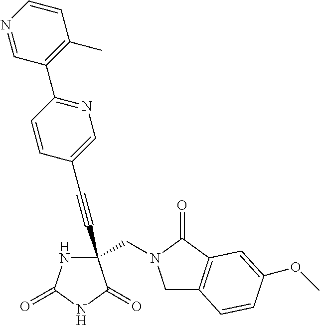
C(#CC1(CN2CC3=C(C2=O)C=C(OC)C=C3)NC(=O)NC1=O)C1=CN=C(C2=C(C)C=CN=C2)C=C1
